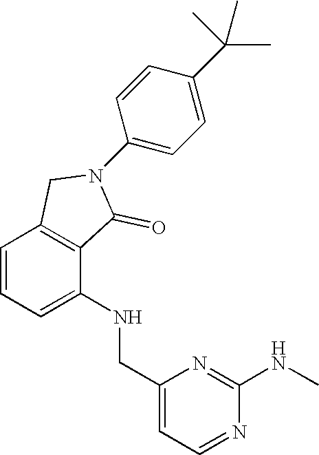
C1=CC=C(NCC2=CC=NC(NC)=N2)C2=C1CN(C1=CC=C(C(C)(C)C)C=C1)C2=O
